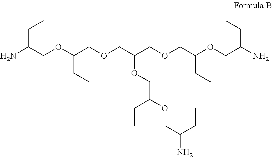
NC(COC(COCC(COCC(OCC(N)CC)CC)OCC(OCC(CC)N)CC)CC)CC
